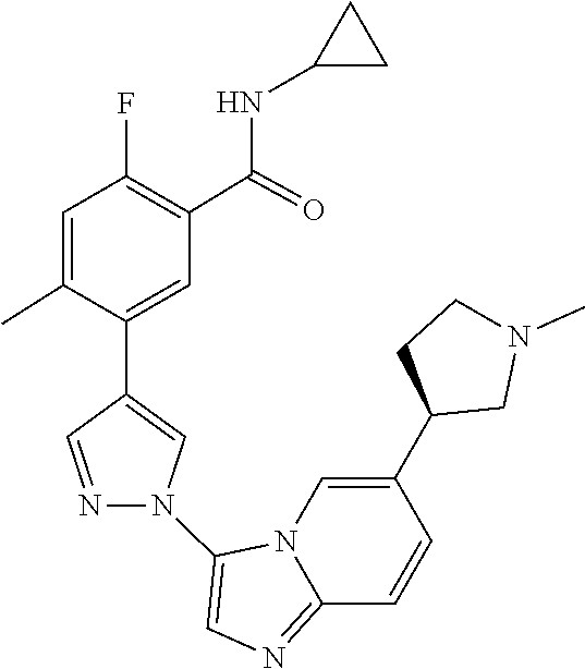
N12C(=NC=C1N1C=C(C3=CC(C(NC4CC4)=O)=C(F)C=C3C)C=N1)C=CC(C1CN(C)CC1)=C2
